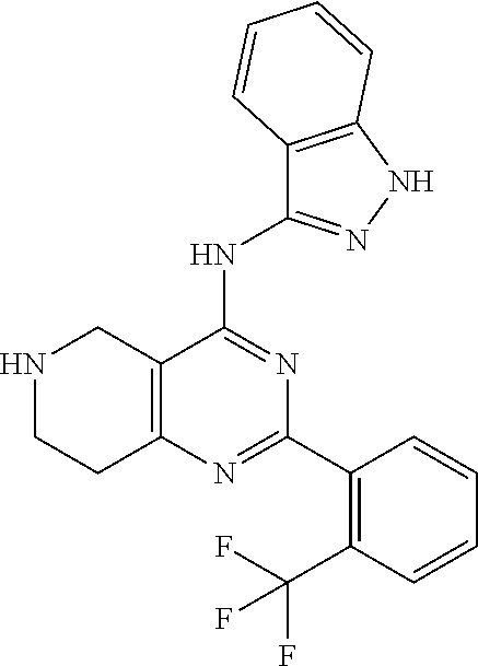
N1CCC2=C(C1)C(NC1=NNC3=C1C=CC=C3)=NC(C1=C(C(F)(F)F)C=CC=C1)=N2
